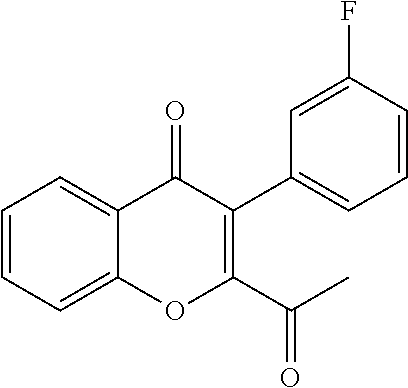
C1=CC=C2C(=C1)C(=O)C(C1=CC=CC(F)=C1)=C(C(C)=O)O2
